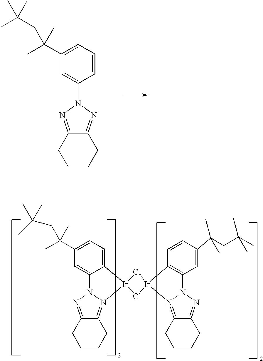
C12=NN(C3=CC(C(C)(C)CC(C)(C)C)=CC=C3)N=C1CCCC2.C12=N3N(N=C1CCCC2)C1=CC(C(C)(C)CC(C)(C)C)=CC=C1[Ir]31Cl[Ir]2(N3=C4C(=NN3C3=C2C=CC(C(CC(C)(C)C)(C)C)=C3)CCCC4)Cl1
